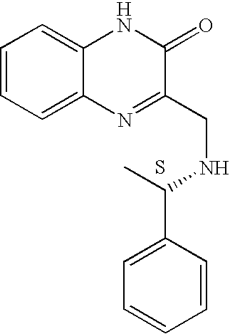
C1=CC=C2C(=C1)NC(=O)C(CNC(C)C1=CC=CC=C1)=N2.S
